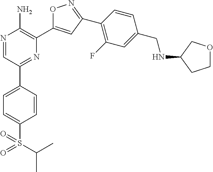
N1=CC(C2=CC=C(S(C(C)C)(=O)=O)C=C2)=NC(C2=CC(C3=C(F)C=C(CNC4CCOC4)C=C3)=NO2)=C1N
